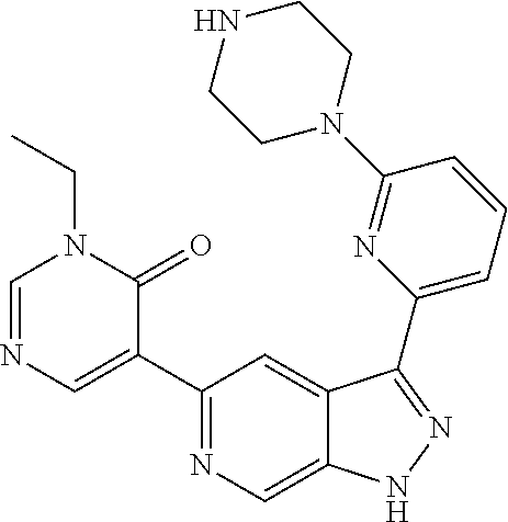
C1(C2=CN=CN(CC)C2=O)=NC=C2C(=C1)C(C1=CC=CC(N3CCNCC3)=N1)=NN2
